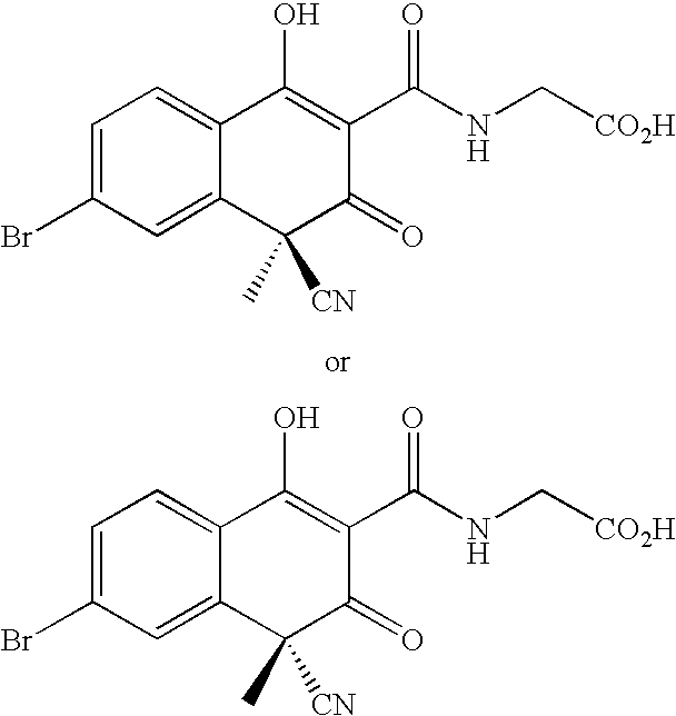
C1(Br)=CC=C2C(=C1)C([CN])(C)C(=O)C(C(NC[CO2H])=O)=C2O.C1(Br)=CC=C2C(=C1)C(C)([CN])C(=O)C(C(NC[CO2H])=O)=C2O
